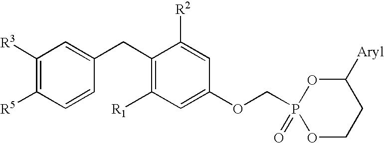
C1([R3])=C([R5])C=CC(CC2=C([R1])C=C(OCP3(=O)OCCC([Aryl])O3)C=C2[R2])=C1
